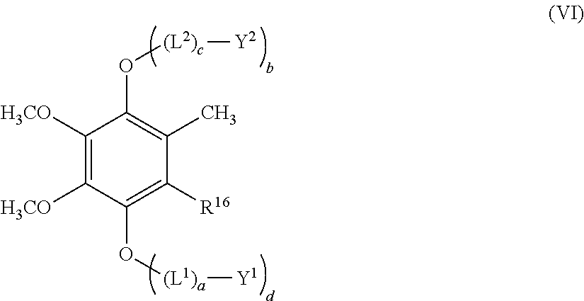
C1([H3CO])=C([H3CO])C(O[(L1)a][Y1])=C([R16])C(C)=C1O[(L2)c][Y2]
